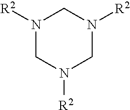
N1([R2])CN([R2])CN([R2])C1
